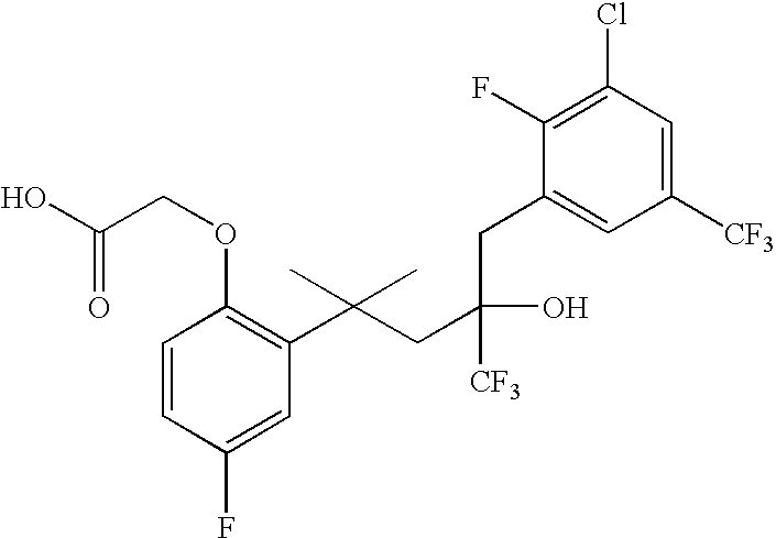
C1(F)=CC(C(CC(O)([CF3])CC2=CC([CF3])=CC(Cl)=C2F)(C)C)=C(OCC(O)=O)C=C1
